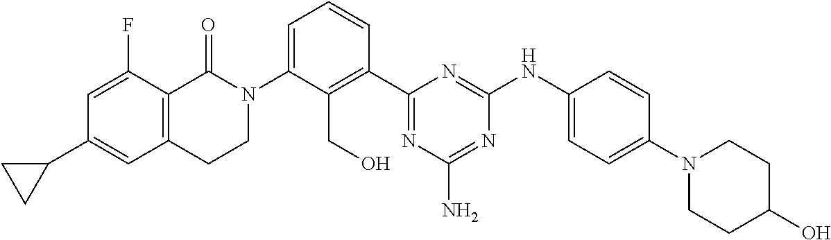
N1(C2=CC=CC(C3=NC(N)=NC(NC4=CC=C(N5CCC(O)CC5)C=C4)=N3)=C2CO)C(=O)C2=C(C=C(C3CC3)C=C2F)CC1
